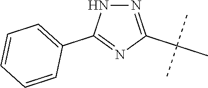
N1N=C(C(C)(C)C)N=C1C1=CC=CC=C1
